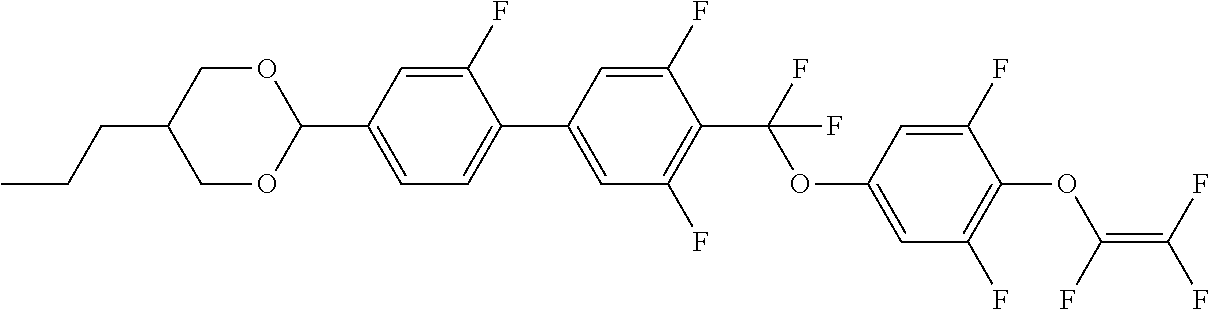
C1(C2=CC(F)=C(C(F)(OC3=CC(F)=C(OC(F)=C(F)F)C(F)=C3)F)C(F)=C2)=CC=C(C2OCC(CCC)CO2)C=C1F
